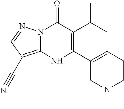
N12C(=C(C#N)C=N1)NC(C1=CCCN(C)C1)=C(C(C)C)C2=O
